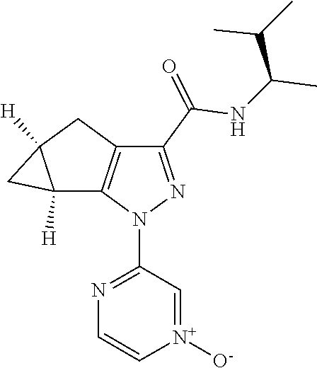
[N+]1([O-])=CC(N2C3=C(CC4([H])CC34[H])C(C(NC(C)C(C)C)=O)=N2)=NC=C1
